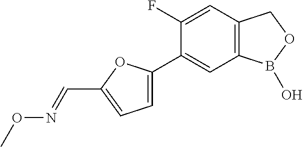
C12=C(B(O)OC1)C=C(C1=CC=C(C=NOC)O1)C(F)=C2
